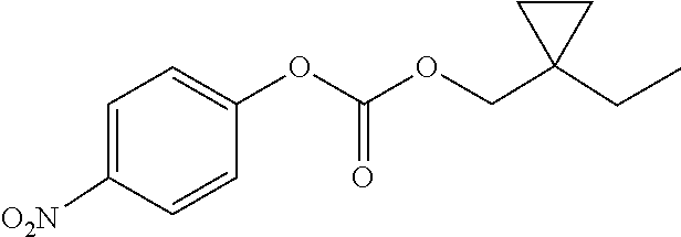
C1(OC(=O)OCC2(CC)CC2)=CC=C([O2N])C=C1
